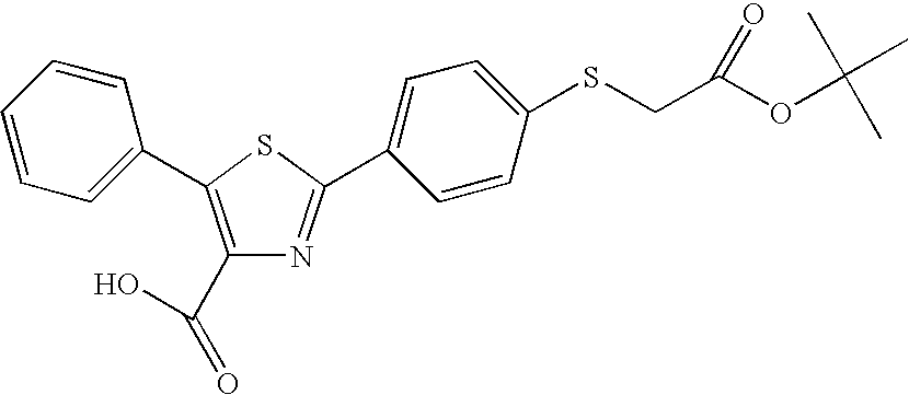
C1=CC=C(C2=C(C(=O)O)N=C(C3=CC=C(SCC(OC(C)(C)C)=O)C=C3)S2)C=C1
